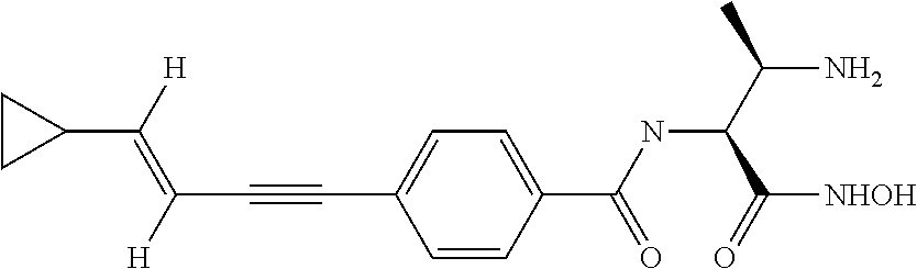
C1(C(=C(C#CC2=CC=C(C(NC(C(N)C)C([NHOH])=O)=O)C=C2)[H])[H])CC1
